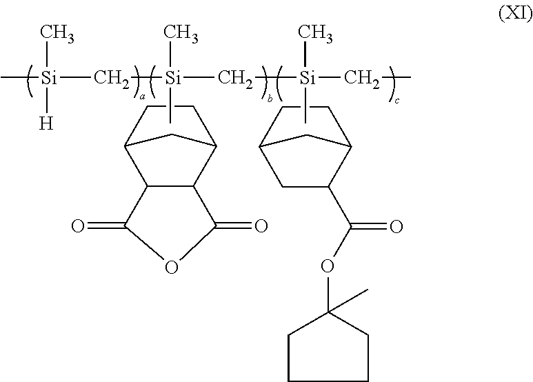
C12C3C(C(C1)CC2)C(=O)OC3=O.C[Si](C)(C[Si](C)(C)[H])C[Si](CC)(C)C.C12CC(C(OC3(C)CCCC3)=O)C(C1)CC2
